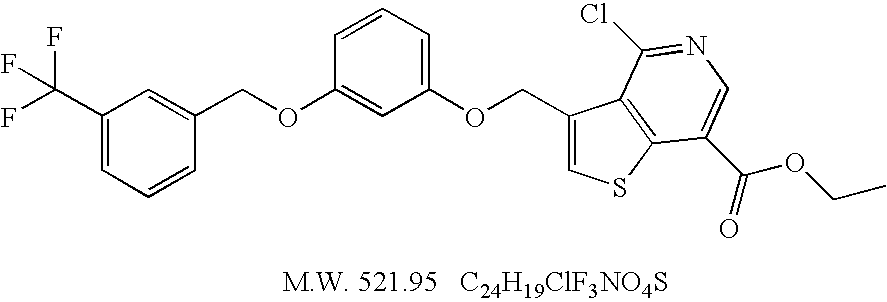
C1(C(F)(F)F)=CC=CC(COC2=CC(OCC3=CSC4=C3C(Cl)=NC=C4C(=O)OCC)=CC=C2)=C1
